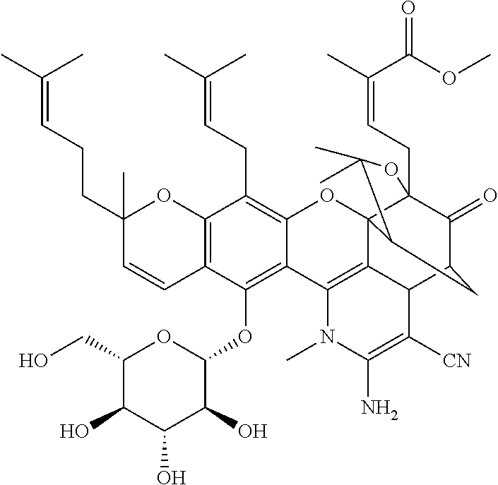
C12=C(C=CC(CCC=C(C)C)(C)O1)C(OC1OC(CO)C(O)C(O)C1O)=C1C(=C2CC=C(C)C)OC23C4(CC=C(C)C(OC)=O)C(=O)C(CC2C(C)(C)O4)C2C3=C1N(C)C(N)=C2[CN]
